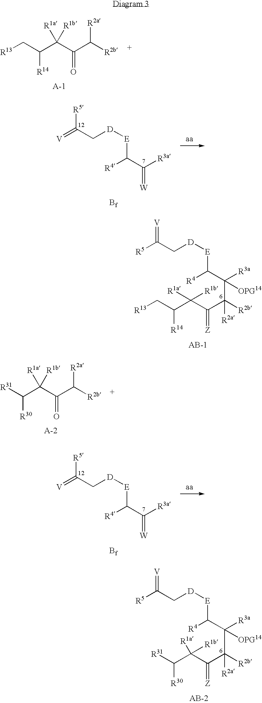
[R13]CC(C(C(C([R2b])[R2a])=O)([R1a])[R1b])[R14].[V]=C(C[D][E]C(C([R3a])=[W])[R4])[R5].[R5]C(C[D][E]C(C(C([R2b])(C(=[Z])C(C([R14])C[R13])([R1a])[R1b])[R2a])([OPG14])[R3a])[R4])=[V].[R31]C(C(C(C([R2b])[R2a])=O)([R1a])[R1b])[R30].[V]=C(C[D][E]C(C([R3a])=[W])[R4])[R5].[R5]C(C[D][E]C(C(C([R2b])(C(=[Z])C(C([R30])[R31])([R1b])[R1a])[R2a])([OPG14])[R3a])[R4])=[V]
